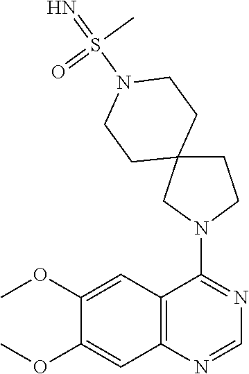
C12=C(N=CN=C1N1CCC3(C1)CCN(S(=N)(C)=O)CC3)C=C(OC)C(OC)=C2
